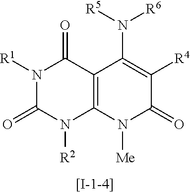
N1([R1])C(=O)C2=C(N([R2])C1=O)N([Me])C(=O)C([R4])=C2N([R6])[R5]
